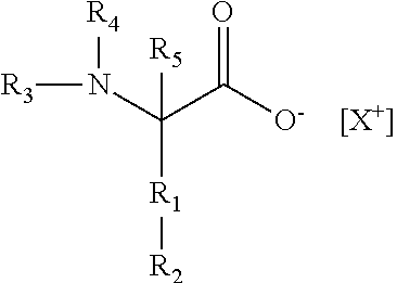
C([R1][R2])(N([R3])[R4])(C([O-])=O)[R5].[[X+]]
